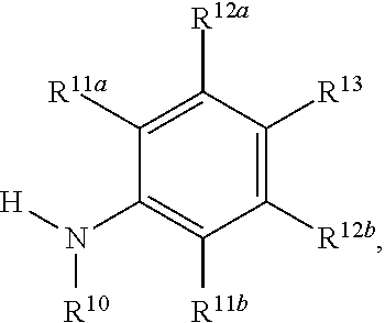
[R11b]C1=C(N([H])[R10])C([R11a])=C([R12a])C([R13])=C1[R12b]
